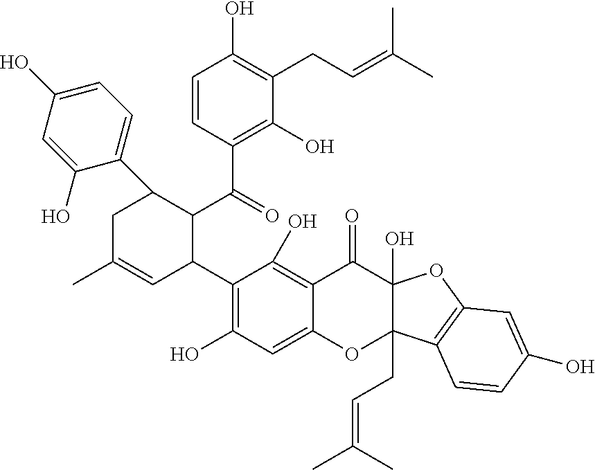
C1(C)=CC(C2=C(O)C=C3C(=C2O)C(=O)C2(O)C(CC=C(C)C)(O3)C3=C(O2)C=C(O)C=C3)C(C(=O)C2=C(O)C(CC=C(C)C)=C(O)C=C2)C(C2=CC=C(O)C=C2O)C1
